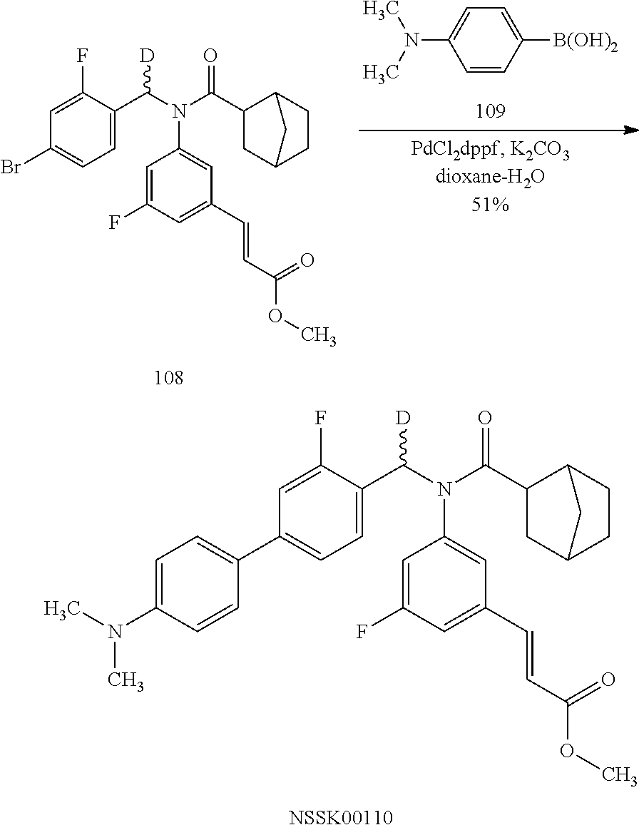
C1=C(C(N(C(=O)C2CC3CCC2C3)C2=CC(C=CC(=O)OC)=CC(F)=C2)[D])C(F)=CC(Br)=C1.C1=CC([B(OH)2])=CC=C1N(C)C.C1=C(C(N(C(=O)C2CC3CCC2C3)C2=CC(C=CC(=O)OC)=CC(F)=C2)[D])C(F)=CC(C2=CC=C(N(C)C)C=C2)=C1.[NSSK00110]
